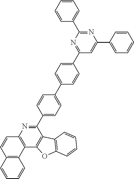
C1(C2=CC=C(C3=CC=C(C4=NC(C5=CC=CC=C5)=NC(C5=CC=CC=C5)=C4)C=C3)C=C2)=NC2=C(C3=C1C1=C(O3)C=CC=C1)C1=C(C=C2)C=CC=C1
